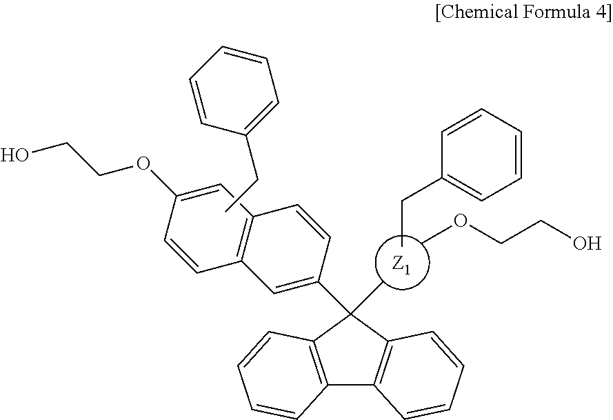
[Z1].COCCO.CCC1=CC=CC=C1.C(C)C1=CC=CC=C1.C12=C(C=CC=C1)C(C1=CC3=C(C=C1)C=C(OCCO)C=C3)(C)C1=C2C=CC=C1
